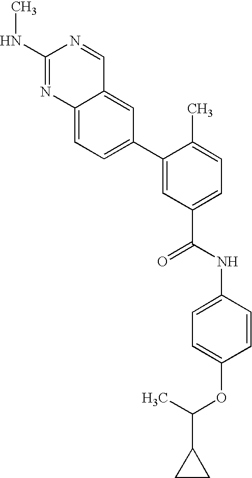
N(C1=NC2=CC=C(C3=CC(C(=O)NC4=CC=C(OC(C5CC5)C)C=C4)=CC=C3C)C=C2C=N1)C
